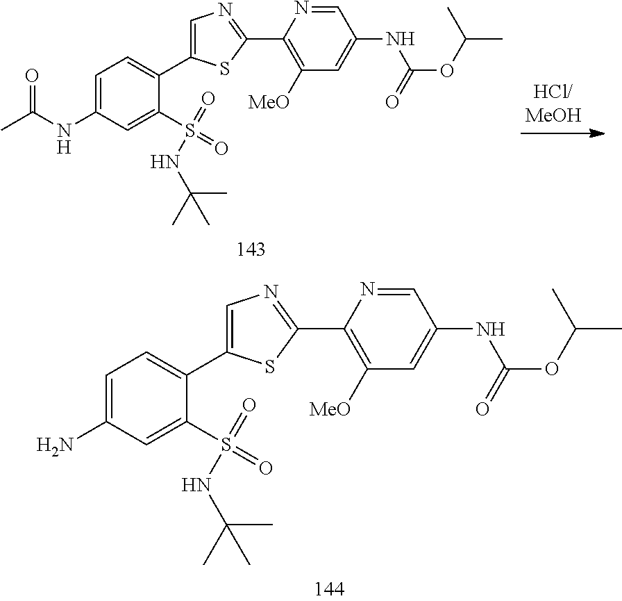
C1=C(C2=CC=C(N)C=C2S(=O)(=O)NC(C)(C)C)SC(C2=C([MeO])C=C(NC(OC(C)C)=O)C=N2)=N1.C1=C(C2=CC=C(NC(C)=O)C=C2S(=O)(=O)NC(C)(C)C)SC(C2=C([MeO])C=C(NC(OC(C)C)=O)C=N2)=N1
